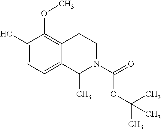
C1(O)=CC=C2C(=C1OC)CCN(C(=O)OC(C)(C)C)C2C
